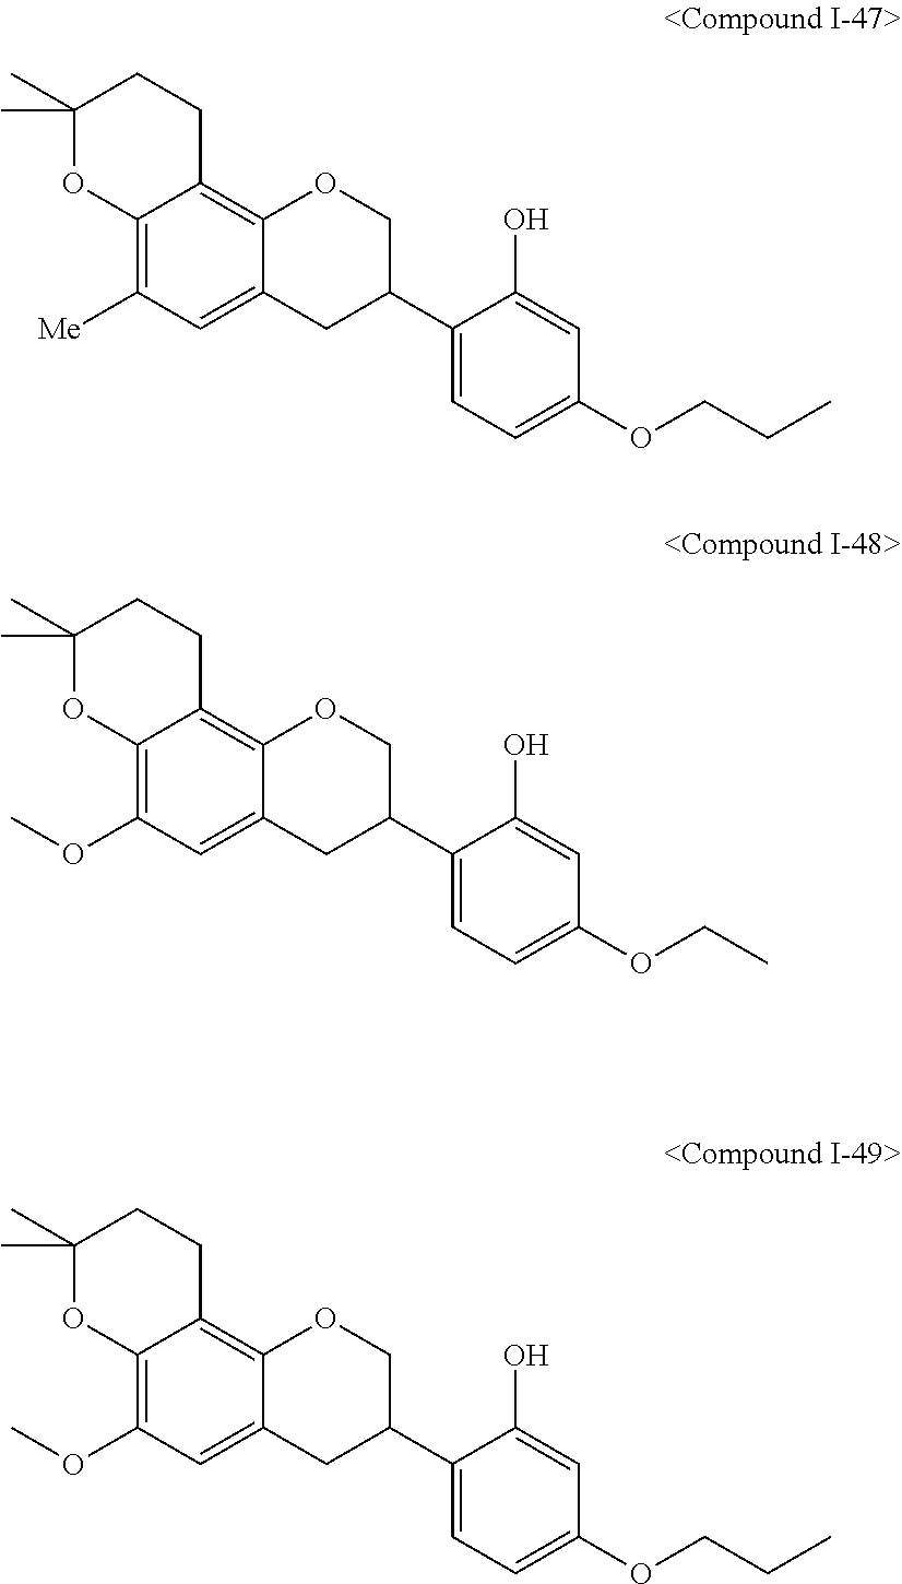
C12=CC([Me])=C3C(=C1OCC(C1=CC=C(OCCC)C=C1O)C2)CCC(C)(C)O3.C12=CC(OC)=C3C(=C1OCC(C1=CC=C(OCC)C=C1O)C2)CCC(C)(C)O3.C12=CC(OC)=C3C(=C1OCC(C1=CC=C(OCCC)C=C1O)C2)CCC(C)(C)O3
